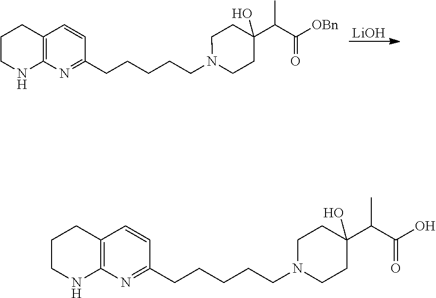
[LiOH].C1CNC2=C(C1)C=CC(CCCCCN1CCC(C(C([OBn])=O)C)(O)CC1)=N2.C1CNC2=C(C1)C=CC(CCCCCN1CCC(C(C(O)=O)C)(O)CC1)=N2
